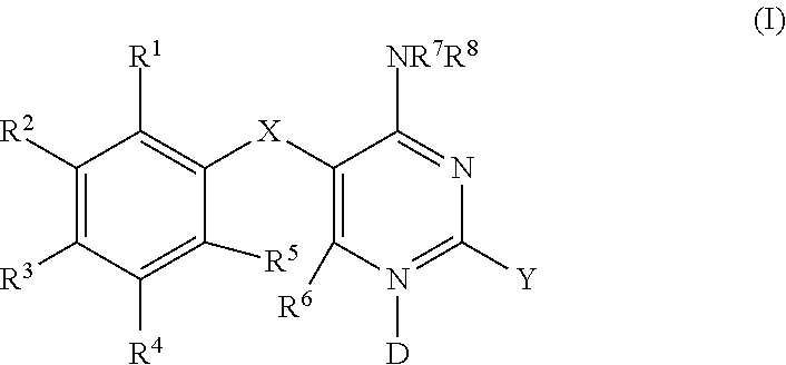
[D]N1=C([Y])N=C([NR7R8])C([X]C2=C([R1])C([R2])=C([R3])C([R4])=C2[R5])=C1[R6]
